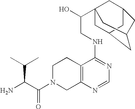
C(=O)(N1CC2=C(CC1)C(NCC(O)C13CC4CC(C1)CC(C3)C4)=NC=N2)C(N)C(C)C
